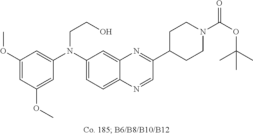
C1(OC)=CC(OC)=CC(N(C2=CC=C3C(=C2)N=C(C2CCN(C(OC(C)(C)C)=O)CC2)C=N3)CCO)=C1
